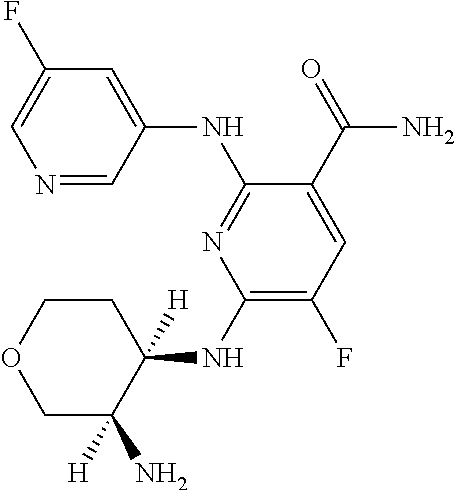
C1(NC2([H])CCOCC2([H])N)=C(F)C=C(C(=O)N)C(NC2=CC(F)=CN=C2)=N1
